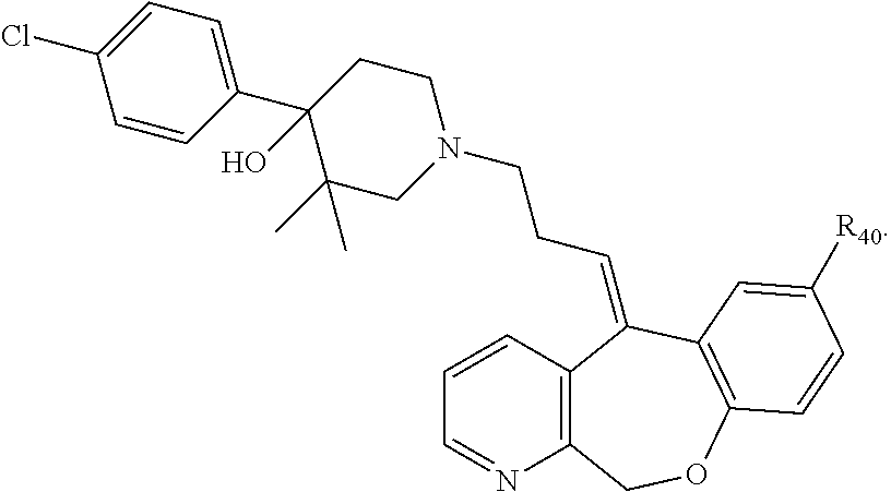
C1=CC(C2(O)C(C)(C)CN(CCC=C3C4=C(N=CC=C4)COC4=C3C=C([R40])C=C4)CC2)=CC=C1Cl
